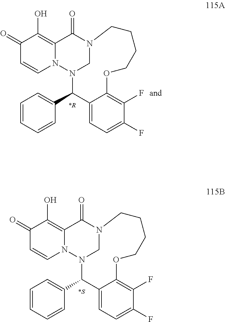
C1(=O)C=CN2C(=C1O)C(=O)N1CN2C(C2=CC=CC=C2)C2=CC=C(F)C(F)=C2OCCCC1.[*R].C1(=O)C=CN2C(=C1O)C(=O)N1CN2C(C2=CC=CC=C2)C2=CC=C(F)C(F)=C2OCCCC1.[*S]
